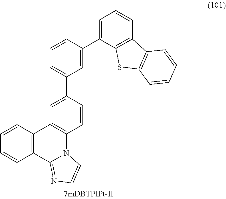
C12=C(C3=NC=CN3C3=C1C=C(C1=CC=CC(C4=CC=CC5=C4SC4=C5C=CC=C4)=C1)C=C3)C=CC=C2
